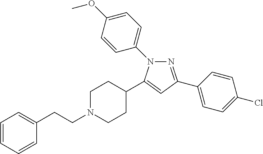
C1=CC=CC(CCN2CCC(C3=CC(C4=CC=C(Cl)C=C4)=NN3C3=CC=C(OC)C=C3)CC2)=C1
